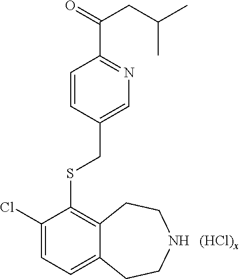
[(HCl)x].C1(CSC2=C3C(=CC=C2Cl)CCNCC3)=CN=C(C(=O)CC(C)C)C=C1
